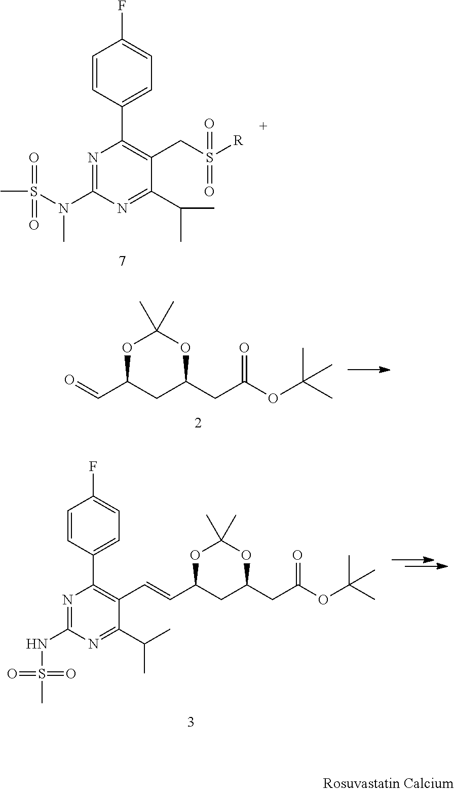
FC1=CC=C(C2=C(CS([R])(=O)=O)C(C(C)C)=NC(N(S(C)(=O)=O)C)=N2)C=C1.O1C(C=O)CC(CC(OC(C)(C)C)=O)OC1(C)C.FC1=CC=C(C2=C(C=CC3OC(C)(C)OC(CC(OC(C)(C)C)=O)C3)C(C(C)C)=NC(NS(C)(=O)=O)=N2)C=C1
